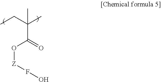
CCC(C)(C(O[Z]FO)=O)C
